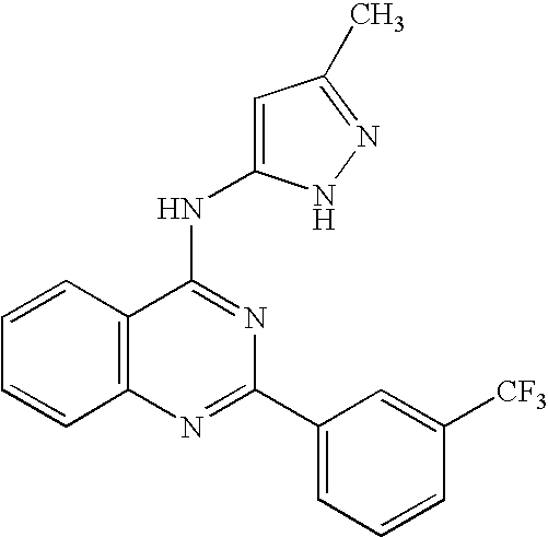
C12=C(N=C(C3=CC=CC([CF3])=C3)N=C1NC1=CC(C)=NN1)C=CC=C2
